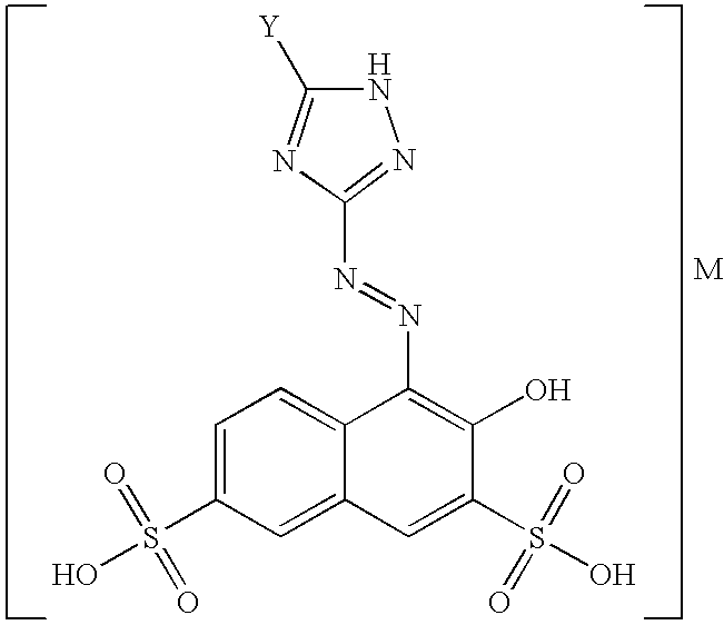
C1=C2C(=CC=C1S(O)(=O)=O)C(N=NC1=NNC([Y])=N1)=C(O)C(S(O)(=O)=O)=C2
